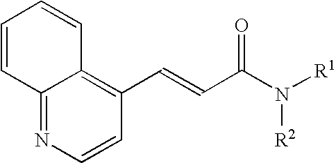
C12=NC=CC(C=CC(N([R1])[R2])=O)=C1C=CC=C2
